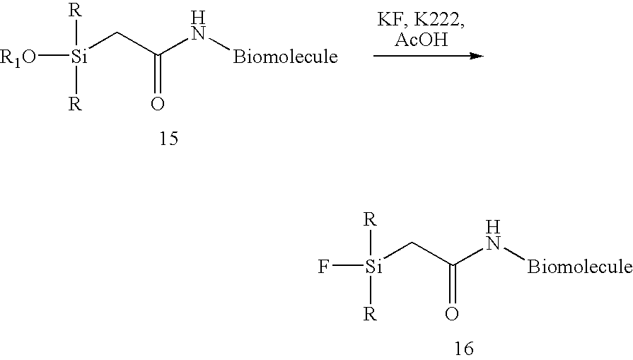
N(C(C[Si]([R])([R])F)=O)[Biomolecule].N(C(C[Si]([R])([R])[R1O])=O)[Biomolecule]
